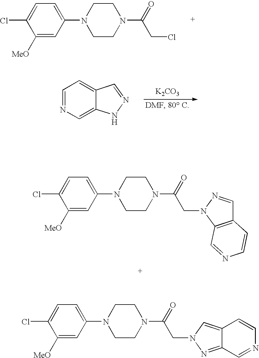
C1([MeO])=CC(N2CCN(C(=O)CN3C4=C(C=N3)C=CN=C4)CC2)=CC=C1Cl.C1([MeO])=CC(N2CCN(C(=O)CN3N=C4C(=C3)C=CN=C4)CC2)=CC=C1Cl.C1([MeO])=CC(N2CCN(C(=O)CCl)CC2)=CC=C1Cl.[K2CO3].C1=NC=C2C(=C1)C=NN2
